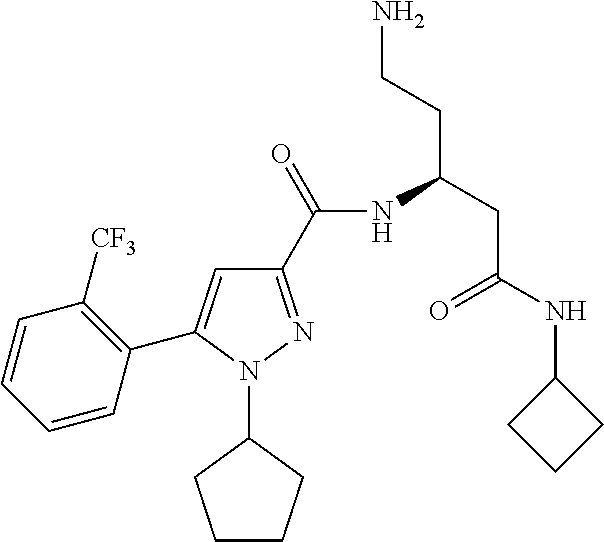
C1(C(=O)NC(CC(NC2CCC2)=O)CCN)=NN(C2CCCC2)C(C2=C([CF3])C=CC=C2)=C1
